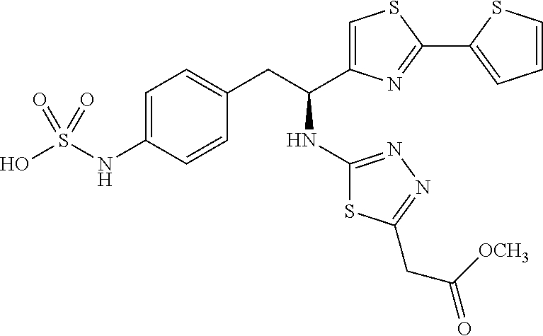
OS(=O)(NC1=CC=C(CC(NC2=NN=C(CC([OCH3])=O)S2)C2=CSC(C3=CC=CS3)=N2)C=C1)=O
